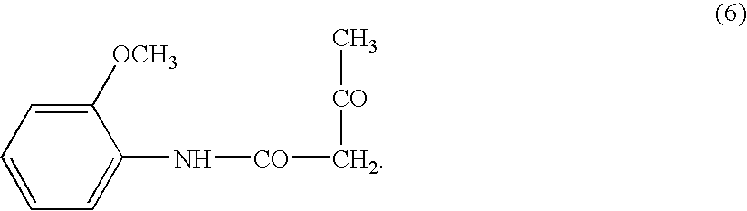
C1=CC=C(N[CO]C[CO]C)C([OCH3])=C1
